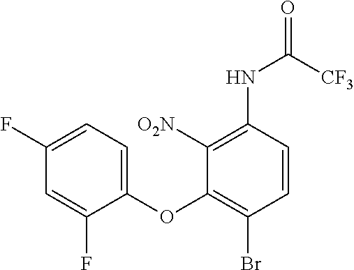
C1=C(F)C=C(F)C(OC2=C(Br)C=CC(NC(=O)[CF3])=C2[O2N])=C1
